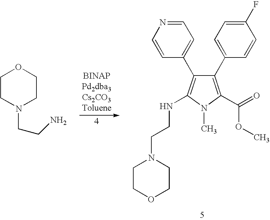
C1(C2=CC=C(F)C=C2)=C(C(=O)OC)N(C)C(NCCN2CCOCC2)=C1C1=CC=NC=C1.C1CN(CCN)CCO1
